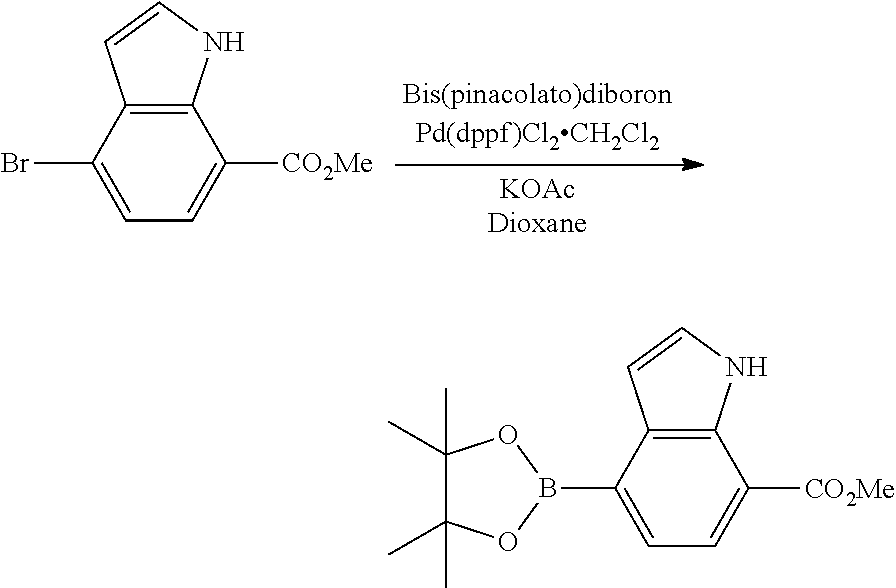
C12=C(C(Br)=CC=C1[CO2Me])C=CN2.C12=C(C(B3OC(C)(C)C(C)(C)O3)=CC=C1[CO2Me])C=CN2
